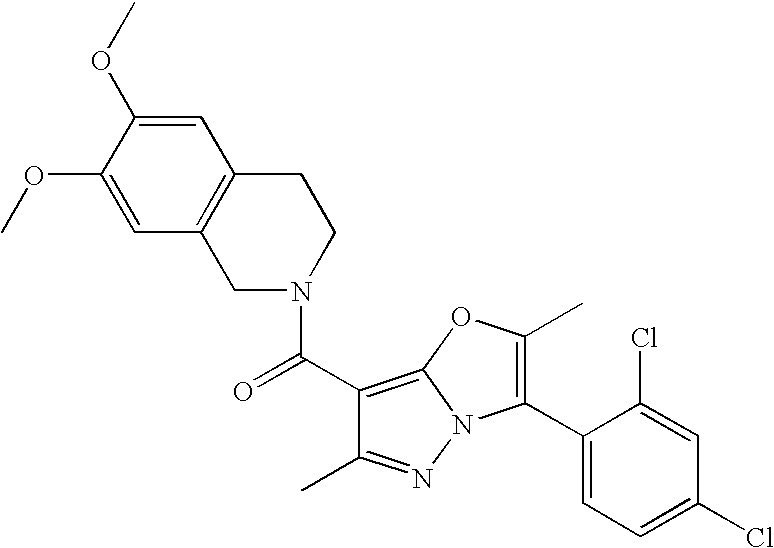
C1(C(=O)N2CCC3=C(C2)C=C(OC)C(OC)=C3)=C2N(N=C1C)C(C1=CC=C(Cl)C=C1Cl)=C(C)O2
